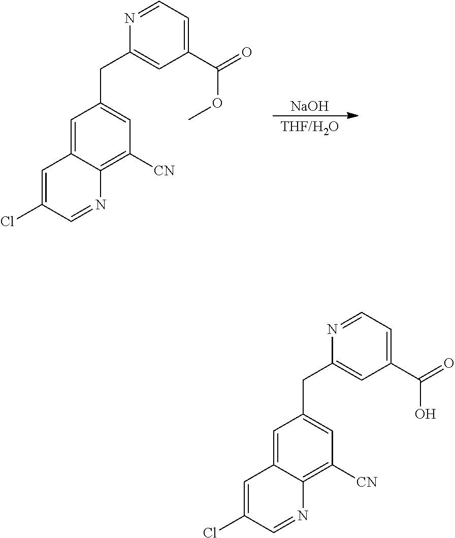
[NaOH].[THF/H2O].C1=C2C(=C([CN])C=C1CC1=CC(C(=O)OC)=CC=N1)N=CC(Cl)=C2.C1=C2C(=C([CN])C=C1CC1=CC(C(=O)O)=CC=N1)N=CC(Cl)=C2
